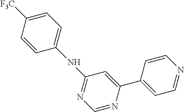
C1([F3C])=CC=C(NC2=NC=NC(C3=CC=NC=C3)=C2)C=C1
